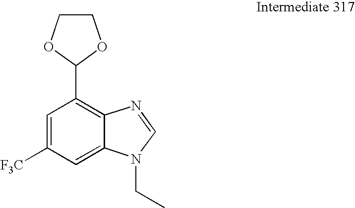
C1=C([F3C])C=C2C(=C1C1OCCO1)N=CN2CC
